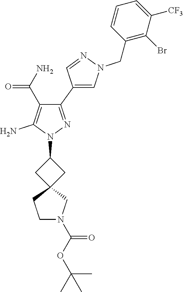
C1(C2=CN(CC3=C(Br)C([CF3])=CC=C3)N=C2)=NN(C2CC3(C2)CCN(C(OC(C)(C)C)=O)C3)C(N)=C1C(N)=O
